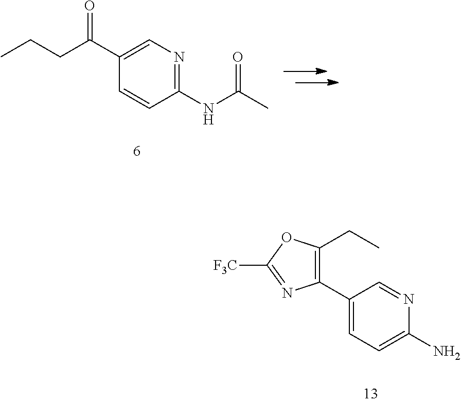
C1(C2=C(CC)OC([F3C])=N2)=CC=C(N)N=C1.C1(C(CCC)=O)=CN=C(NC(C)=O)C=C1
